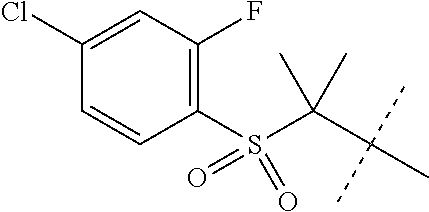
C1(S(C(C(C)(C)C)(C)C)(=O)=O)=C(F)C=C(Cl)C=C1
